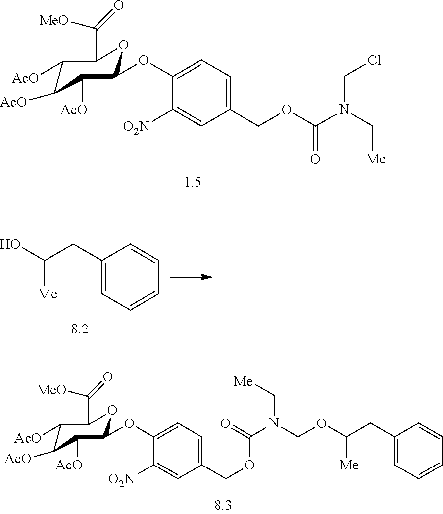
C1([AcO])C([AcO])C([AcO])C(OC2=CC=C(COC(N(C[Me])CCl)=O)C=C2[O2N])OC1C([MeO])=O.C1(CC(O)[Me])=CC=CC=C1.C1([AcO])C([AcO])C([AcO])C(OC2=CC=C(COC(N(COC(CC3=CC=CC=C3)[Me])C[Me])=O)C=C2[O2N])OC1C([MeO])=O
